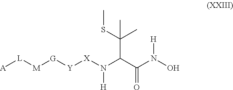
[X](N(C(C(SC)(C)C)C(N([H])O)=O)[H])[Y][G][M][L][A]
